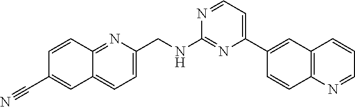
N1=CC=C(C2=CC3=C(C=C2)N=CC=C3)N=C1NCC1=CC=C2C(=N1)C=CC(C#N)=C2
